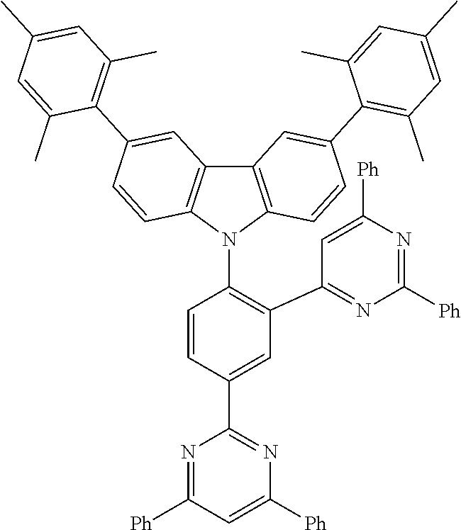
C1=C(C2=NC([Ph])=CC([Ph])=N2)C=CC(N2C3=C(C4=C2C=CC(C2=C(C)C=C(C)C=C2C)=C4)C=C(C2=C(C)C=C(C)C=C2C)C=C3)=C1C1=NC([Ph])=NC([Ph])=C1
